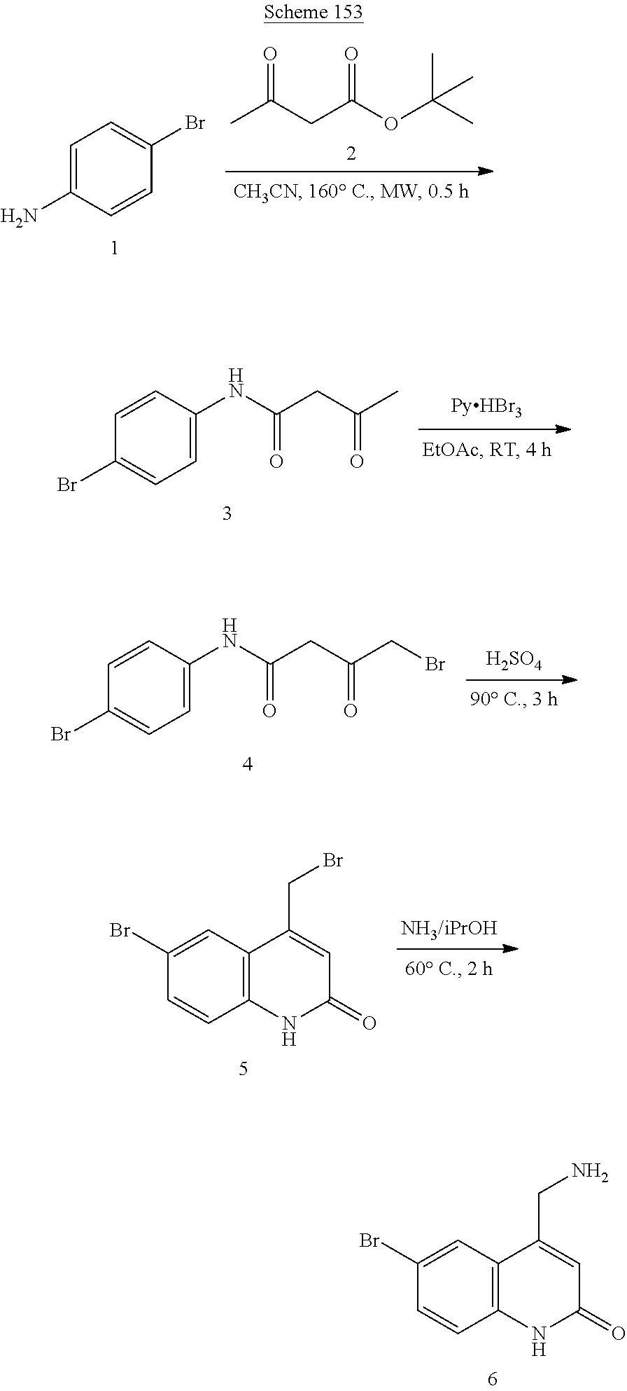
CC(CC(OC(C)(C)C)=O)=O.BrC1=CC=C(N)C=C1.CC(CC(NC1=CC=C(Br)C=C1)=O)=O.[H2SO4].BrCC(CC(NC1=CC=C(Br)C=C1)=O)=O.[NH3/iPrOH].C12=C(NC(=O)C=C1CBr)C=CC(Br)=C2.C12=C(NC(=O)C=C1CN)C=CC(Br)=C2
